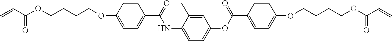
C=CC(OCCCCOC1=CC=C(C(=O)NC2=CC=C(OC(C3=CC=C(OCCCCOC(C=C)=O)C=C3)=O)C=C2C)C=C1)=O
